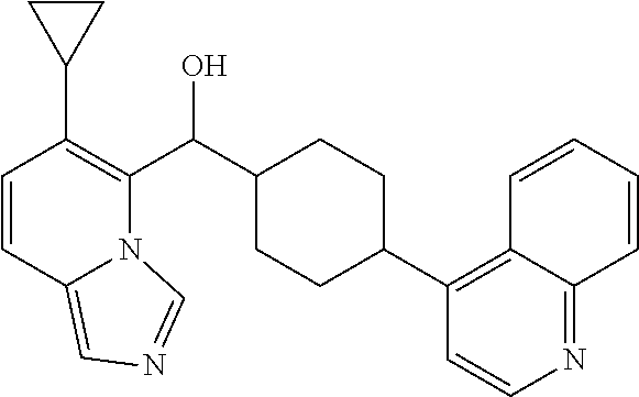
C1=CC2=CN=CN2C(C(C2CCC(C3=C4C(=NC=C3)C=CC=C4)CC2)O)=C1C1CC1
